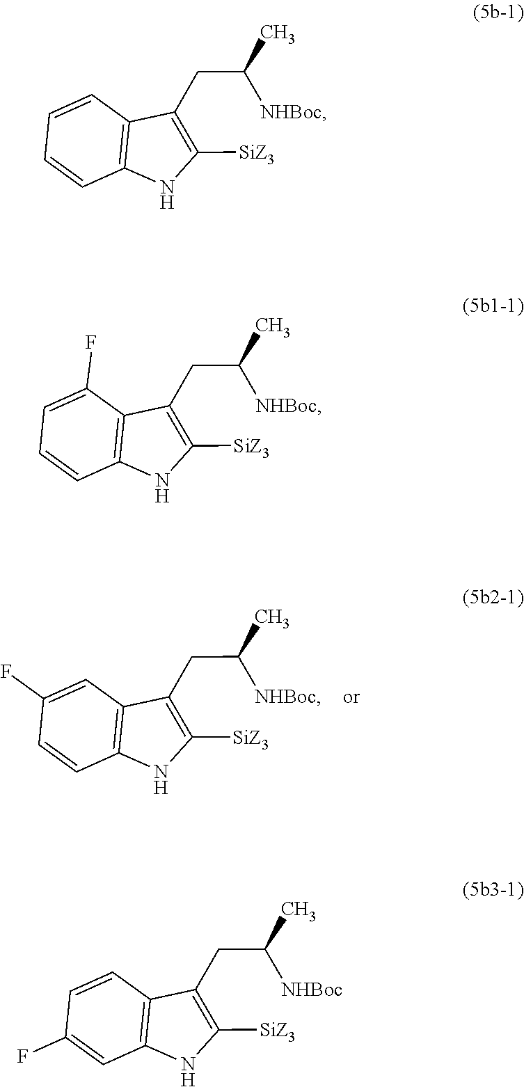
C1=CC2=C(C=C1F)C(CC([NHBoc])C)=C([SiZ3])N2.C1=CC2=C(C=C1)C(CC([NHBoc])C)=C([SiZ3])N2.C1=CC2=C(C(F)=C1)C(CC([NHBoc])C)=C([SiZ3])N2.C1(F)=CC2=C(C=C1)C(CC([NHBoc])C)=C([SiZ3])N2
